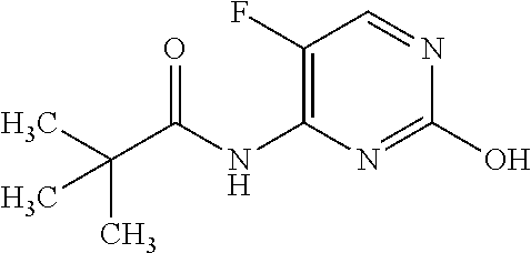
C1(F)=C(NC(C(C)(C)C)=O)N=C(O)N=C1
